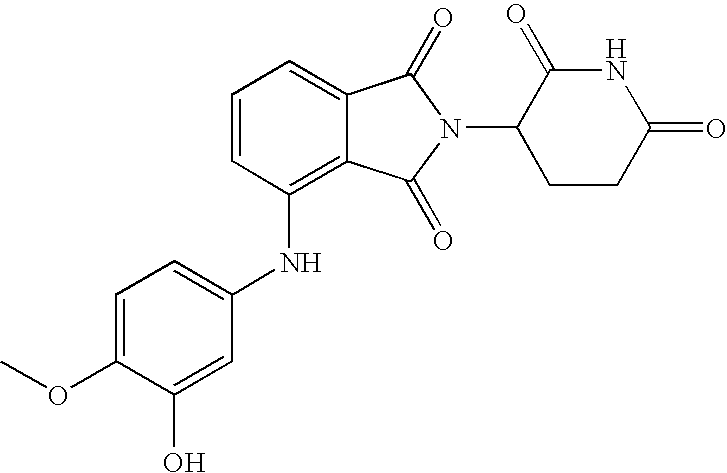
C1(NC2=C3C(=CC=C2)C(=O)N(C2CCC(=O)NC2=O)C3=O)=CC=C(OC)C(O)=C1
